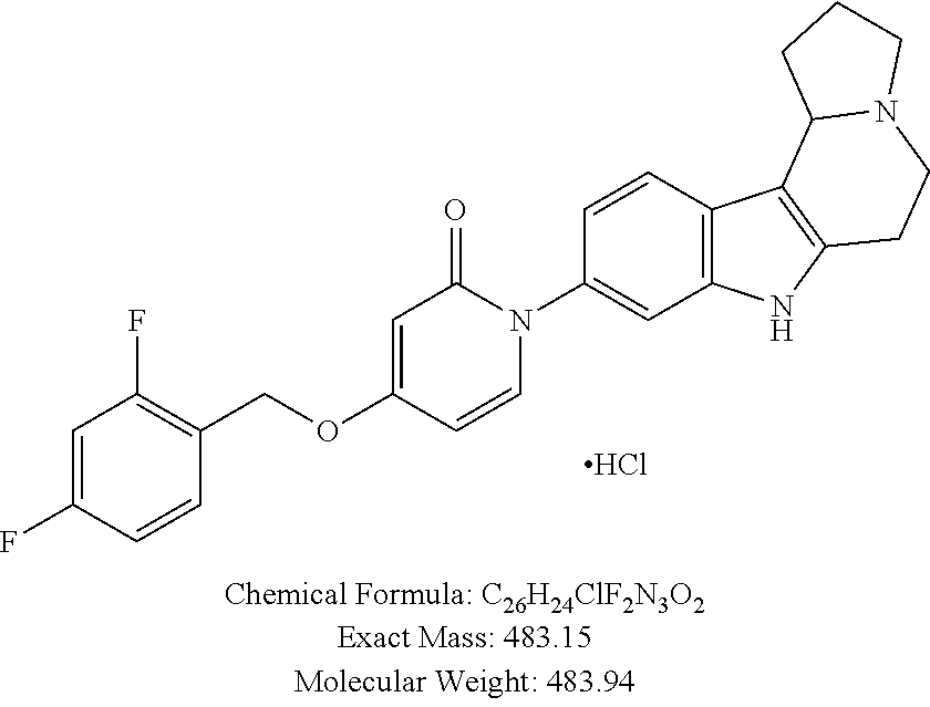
C1=C(F)C=CC(COC2=CC(=O)N(C3=CC4=C(C=C3)C3=C(N4)CCN4C3CCC4)C=C2)=C1F.Cl
